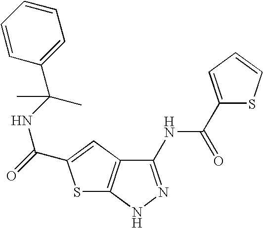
N1N=C(NC(C2=CC=CS2)=O)C2=C1SC(C(=O)NC(C1=CC=CC=C1)(C)C)=C2
